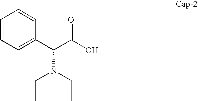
C1=CC=C(C(C(O)=O)N(CC)CC)C=C1
